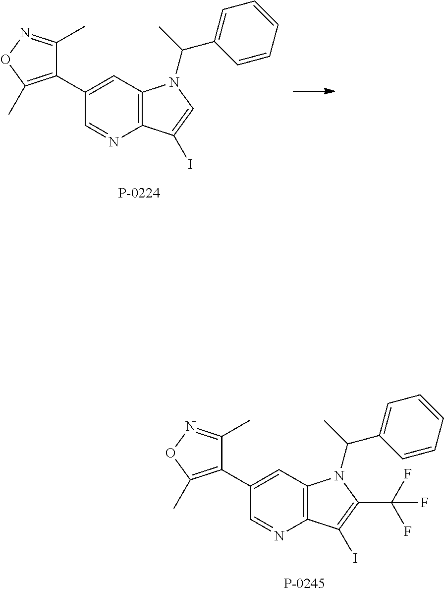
C1(C2=C(C)ON=C2C)=CC2=C(N=C1)C(I)=CN2C(C1=CC=CC=C1)C.C1(C2=C(C)ON=C2C)=CC2=C(N=C1)C(I)=C(C(F)(F)F)N2C(C1=CC=CC=C1)C
